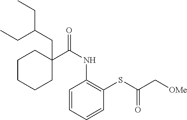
C1C(CC(CC)CC)(C(NC2=C(SC(C[OMe])=O)C=CC=C2)=O)CCCC1
